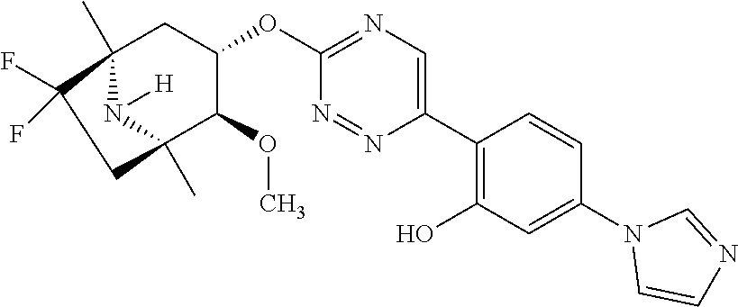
C12(C)N([H])C(C)(C(OC)C(OC3=NC=C(C4=C(O)C=C(N5C=CN=C5)C=C4)N=N3)C1)CC2(F)F
